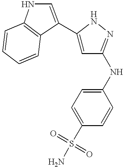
C1=CC2=C(C=C1)C(C1=CC(NC3=CC=C(S(=O)(=O)N)C=C3)=NN1)=CN2
